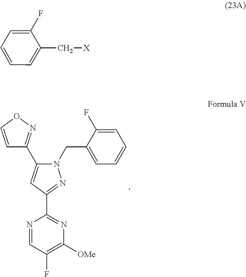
C1(CN2C(C3=NOC=C3)=CC(C3=NC([OMe])=C(F)C=N3)=N2)=CC=CC=C1F.C1=C(F)C(C[X])=CC=C1
